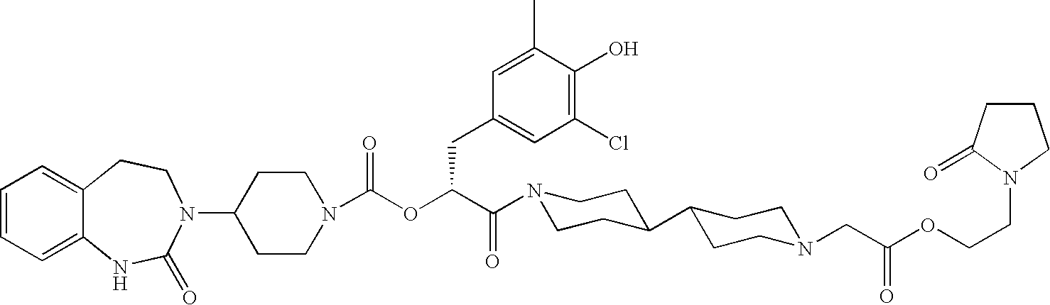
C1=CC=C2C(=C1)CCN(C1CCN(C(OC(C(N3CCC(C4CCN(CC(OCCN5C(=O)CCC5)=O)CC4)CC3)=O)CC3=CC(Cl)=C(O)C(C)=C3)=O)CC1)C(=O)N2
